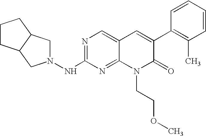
N1=C(NN2CC3C(C2)CCC3)N=C2C(=C1)C=C(C1=C(C)C=CC=C1)C(=O)N2CCOC
